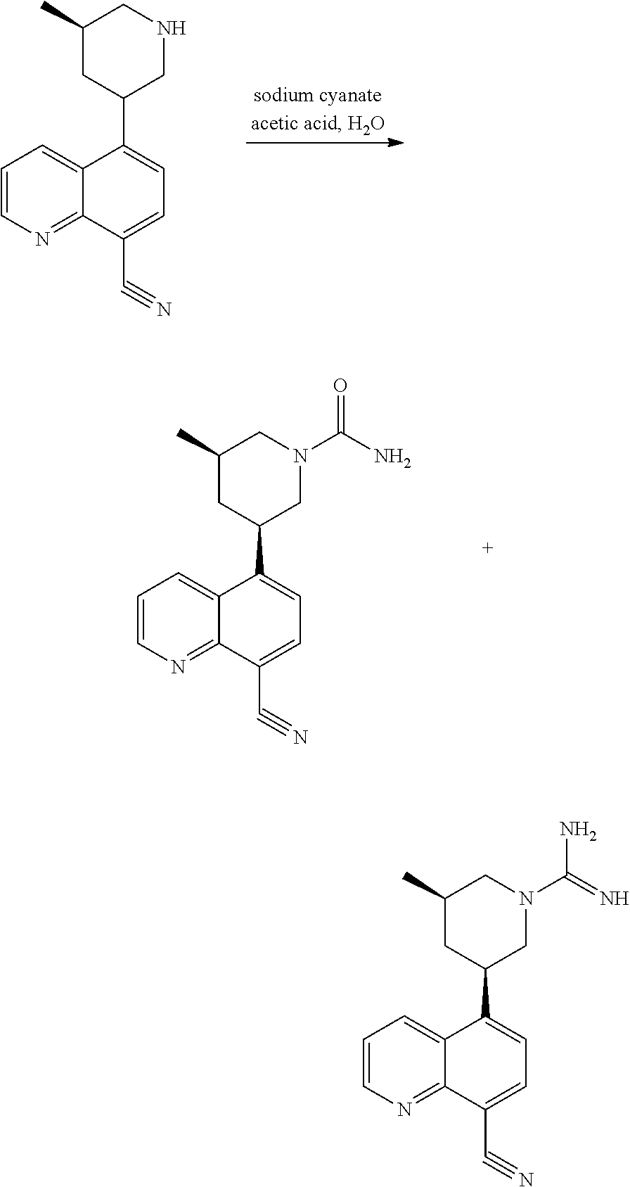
C12=CC=CN=C1C(C#N)=CC=C2C1CN(C(=N)N)CC(C)C1.C12=CC=CN=C1C(C#N)=CC=C2C1CNCC(C)C1.C12=CC=CN=C1C(C#N)=CC=C2C1CN(C(N)=O)CC(C)C1
